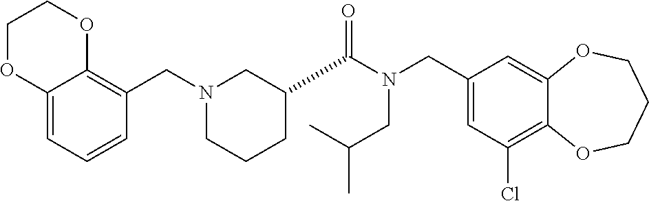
C1(CN(C(=O)C2CCCN(CC3=C4C(=CC=C3)OCCO4)C2)CC(C)C)=CC(Cl)=C2C(=C1)OCCCO2
